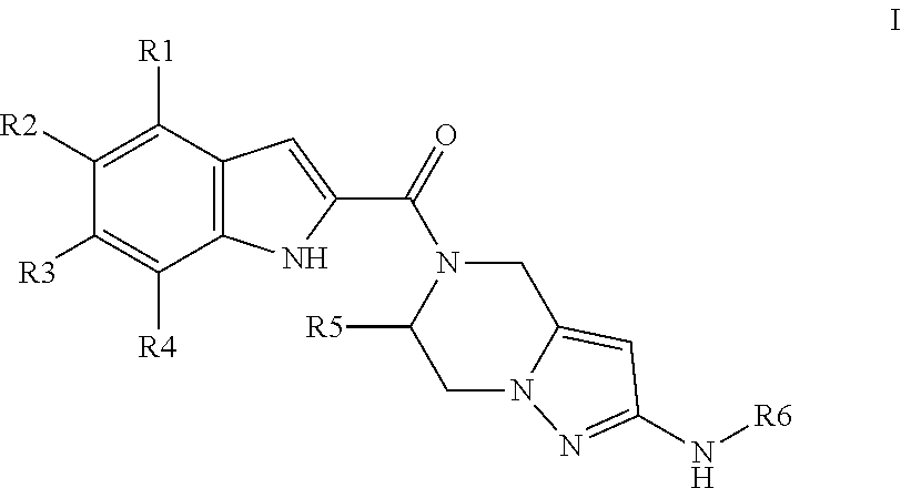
C12=C(C([R1])=C([R2])C([R3])=C1[R4])C=C(C(=O)N1C([R5])CN3C(=CC(N[R6])=N3)C1)N2
